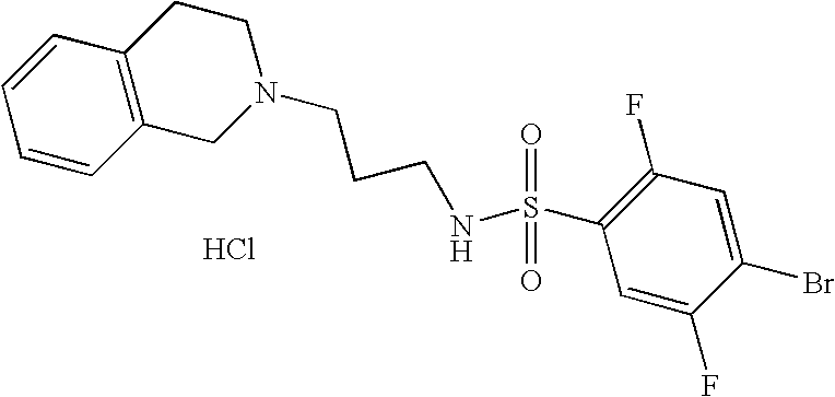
C1=CC2=C(C=C1)CCN(CCCNS(C1=C(F)C=C(Br)C(F)=C1)(=O)=O)C2.Cl
